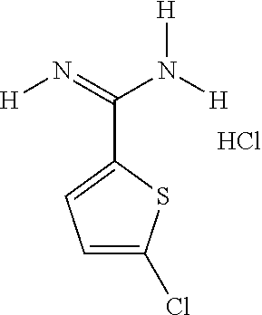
C(N([H])[H])(C1=CC=C(Cl)S1)=N[H].Cl
